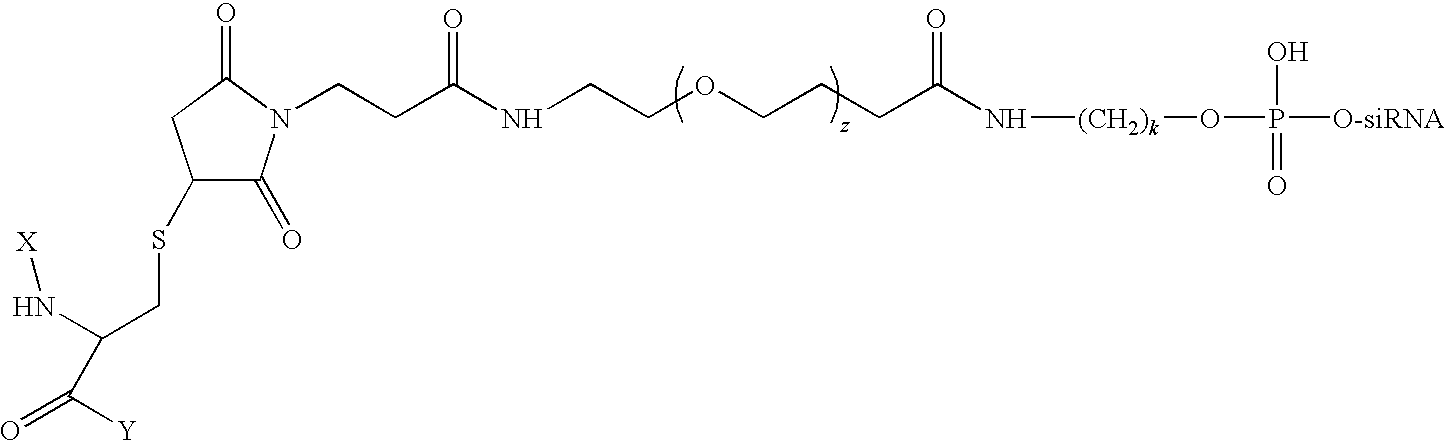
C(CC(NCCOCCCC(N[(CH2)k]OP([O-siRNA])(O)=O)=O)=O)N1C(=O)C(SCC(N[X])C(=O)[Y])CC1=O
